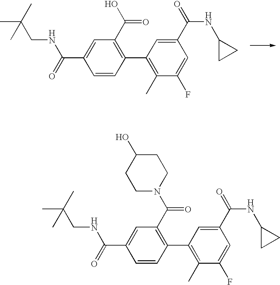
CC(CNC(=O)C1=CC(C(O)=O)=C(C2=C(C)C(F)=CC(C(NC3CC3)=O)=C2)C=C1)(C)C.CC(C)(CNC(=O)C1=CC(C(N2CCC(O)CC2)=O)=C(C2=C(C)C(F)=CC(C(NC3CC3)=O)=C2)C=C1)C
